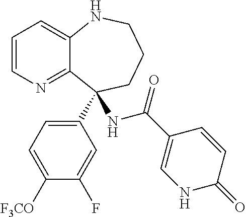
C1=CN=C2C(=C1)NCCCC2(C1=CC=C([F3CO])C(F)=C1)NC(C1=CNC(=O)C=C1)=O
